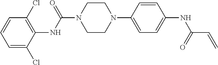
C1=C(Cl)C(NC(N2CCN(C3=CC=C(NC(C=C)=O)C=C3)CC2)=O)=C(Cl)C=C1
